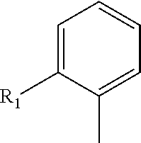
C1=C([R1])C(C)=CC=C1
